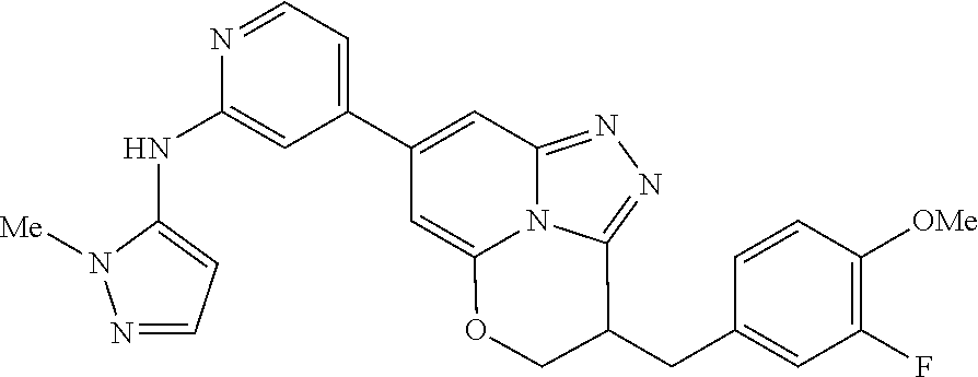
N1=CC=C(NC2=CC(C3=CC4=NN=C5N4C(=C3)OCC5CC3=CC(F)=C([OMe])C=C3)=CC=N2)N1[Me]
